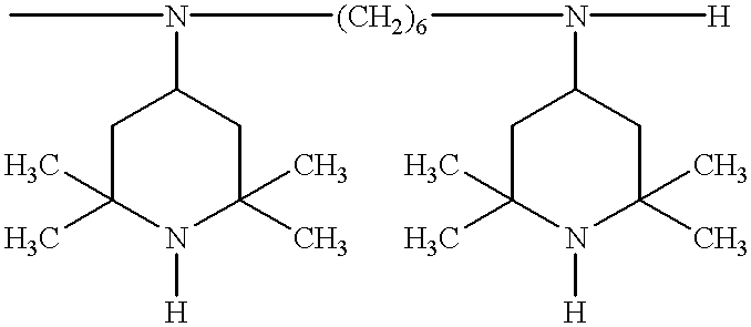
N([(CH2)6]N(C1CC(C)(C)N([H])C(C)(C)C1)[H])(C1CC(C)(C)N([H])C(C)(C)C1)C
